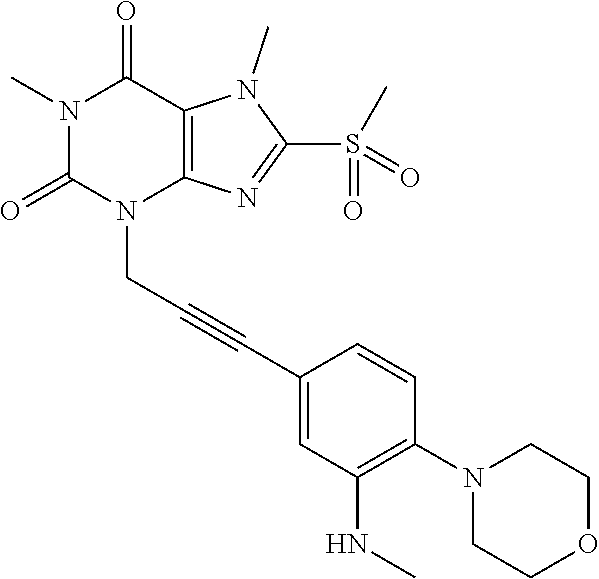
N1(C)C(=O)N(CC#CC2=CC(NC)=C(N3CCOCC3)C=C2)C2=C(C1=O)N(C)C(S(C)(=O)=O)=N2
